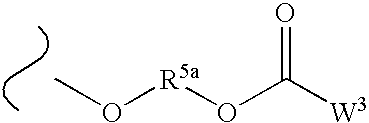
CO[R5a]OC([W3])=O
